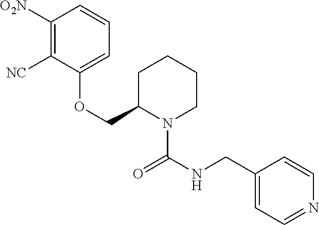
C1([O2N])=C([NC])C(OCC2N(C(=O)NCC3=CC=NC=C3)CCCC2)=CC=C1
